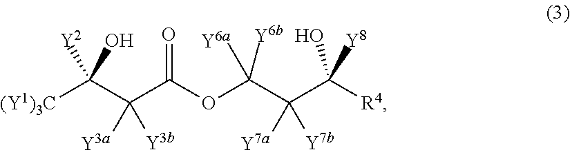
[(Y1)3C]C(C(C(OC(C([Y7a])(C([R4])(O)[Y8])[Y7b])([Y6a])[Y6b])=O)([Y3a])[Y3b])([Y2])O
